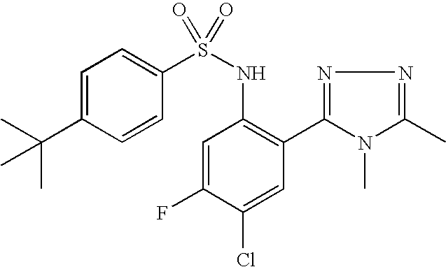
C1=C(C(C)(C)C)C=CC(S(NC2=C(C3=NN=C(C)N3C)C=C(Cl)C(F)=C2)(=O)=O)=C1
